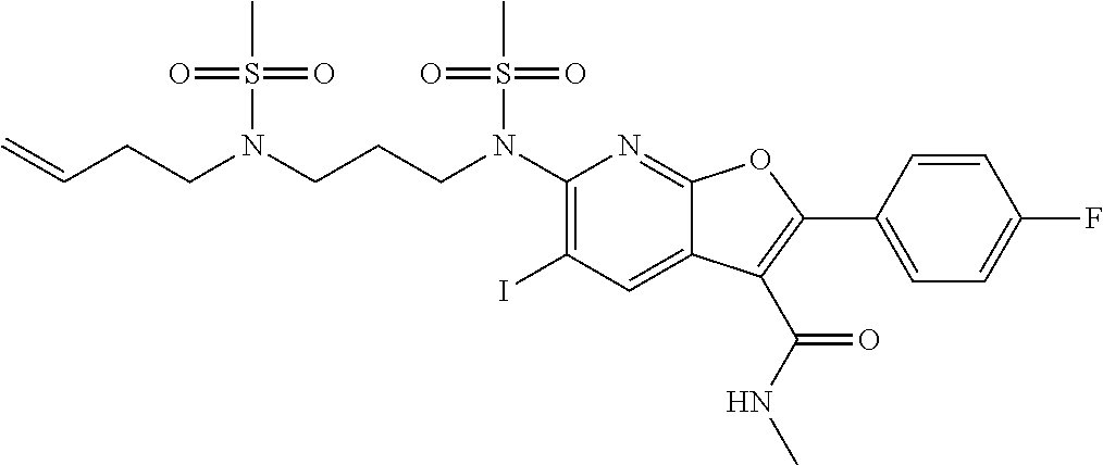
C(N(CCCN(C1=C(I)C=C2C(=N1)OC(C1=CC=C(F)C=C1)=C2C(NC)=O)S(C)(=O)=O)S(C)(=O)=O)CC=C
